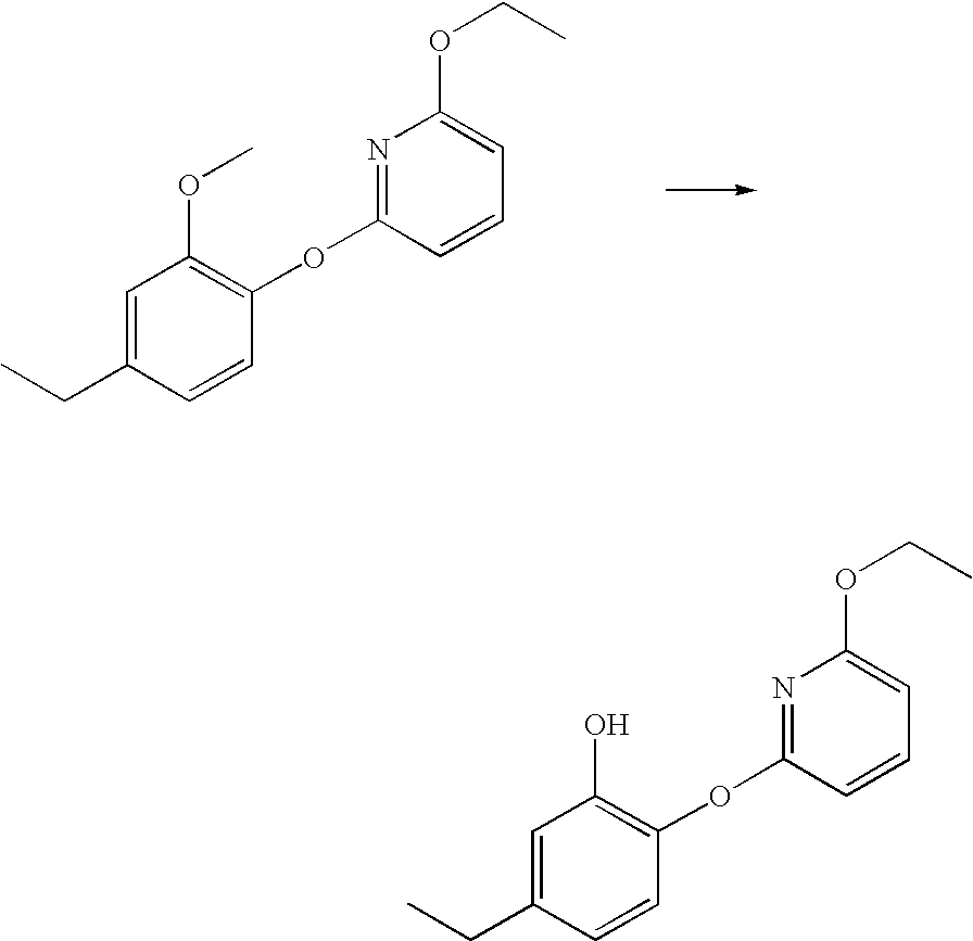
C1=C(CC)C=CC(OC2=NC(OCC)=CC=C2)=C1OC.C1=C(CC)C=CC(OC2=NC(OCC)=CC=C2)=C1O
